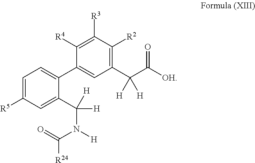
C1([R5])=CC=C(C2=CC(C(C([OH])=O)([H])[H])=C([R2])C([R3])=C2[R4])C(C(N([H])C(=O)[R24])([H])[H])=C1
